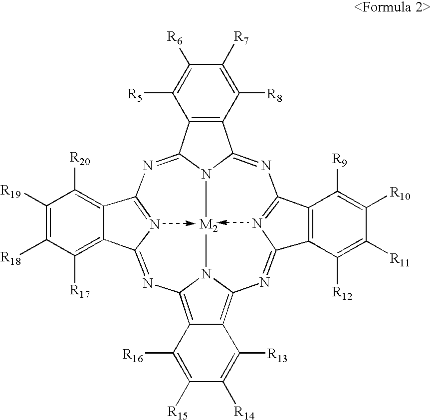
C12=C3C(=C4N1[M2]N1C(=NC5=NC(=N4)C4=C5C([R9])=C([R10])C([R11])=C4[R12])C4=C(C1=NC1=NC(=N2)C2=C([R17])C([R18])=C([R19])C([R20])=C12)C([R5])=C([R6])C([R7])=C4[R8])C([R13])=C([R14])C([R15])=C3[R16]
